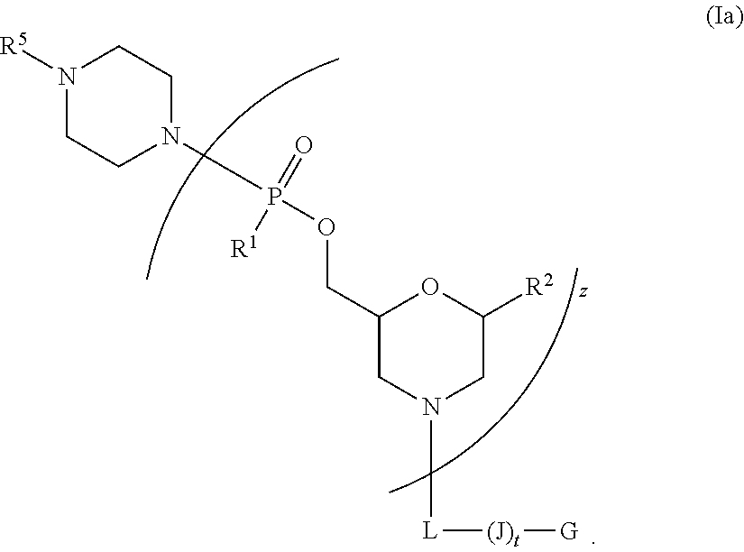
C1(COP(=O)([R1])N2CCN([R5])CC2)CN([L][(J)t][G])CC([R2])O1
